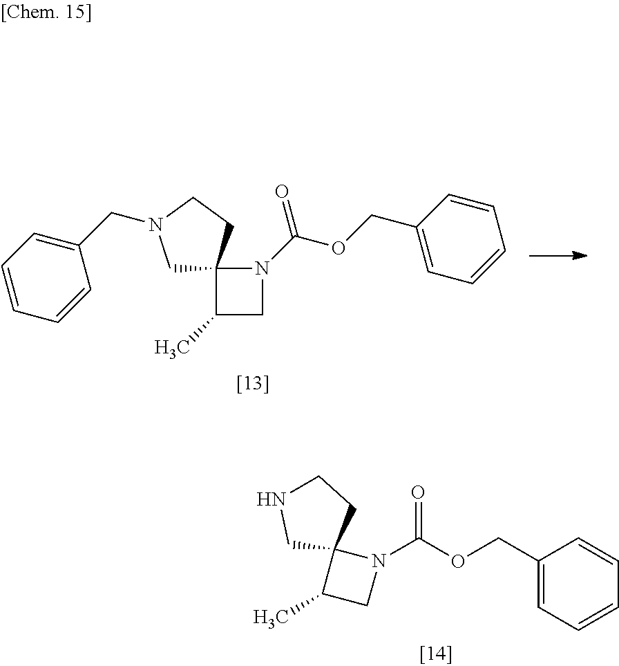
N1(C(OCC2=CC=CC=C2)=O)C2(C(C)C1)CN(CC1=CC=CC=C1)CC2.N1(C(OCC2=CC=CC=C2)=O)C2(C(C)C1)CCNC2
